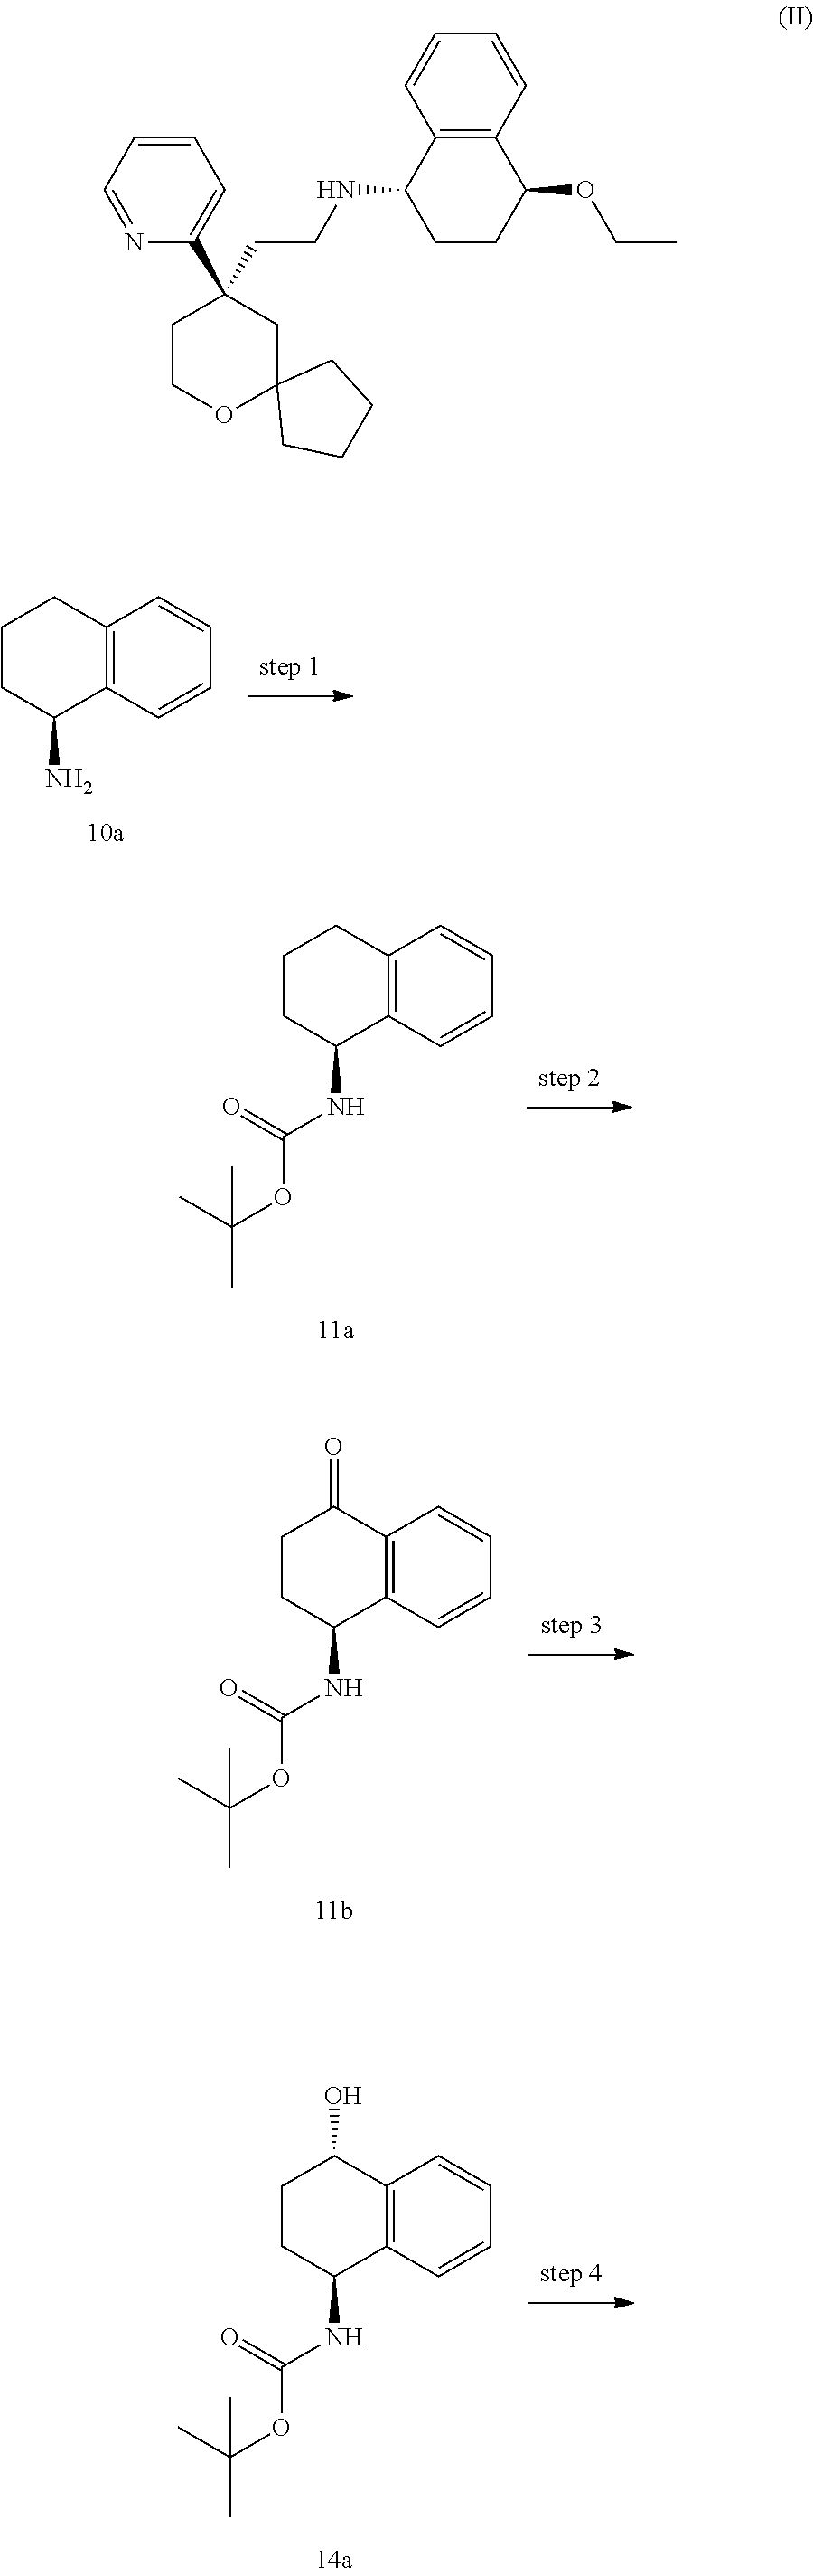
C12=C(C=CC=C1)C(NC(OC(C)(C)C)=O)CCC2=O.C12=C(C=CC=C1)C(N)CCC2.C12=C(C=CC=C1)C(NC(OC(C)(C)C)=O)CCC2.C12=C(C=CC=C1)C(NC(OC(C)(C)C)=O)CCC2O.C12=C(C=CC=C1)C(OCC)CCC2NCCC1(C2=CC=CC=N2)CCOC2(C1)CCCC2
